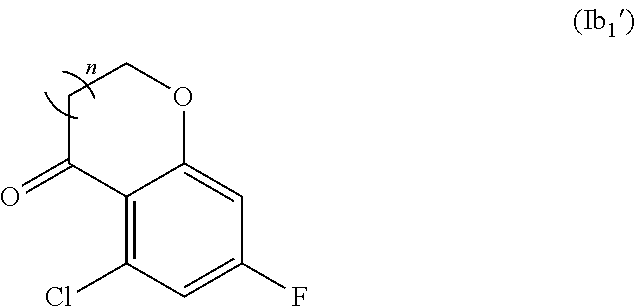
C1=C2C(=C(Cl)C=C1F)C(=O)CCO2
